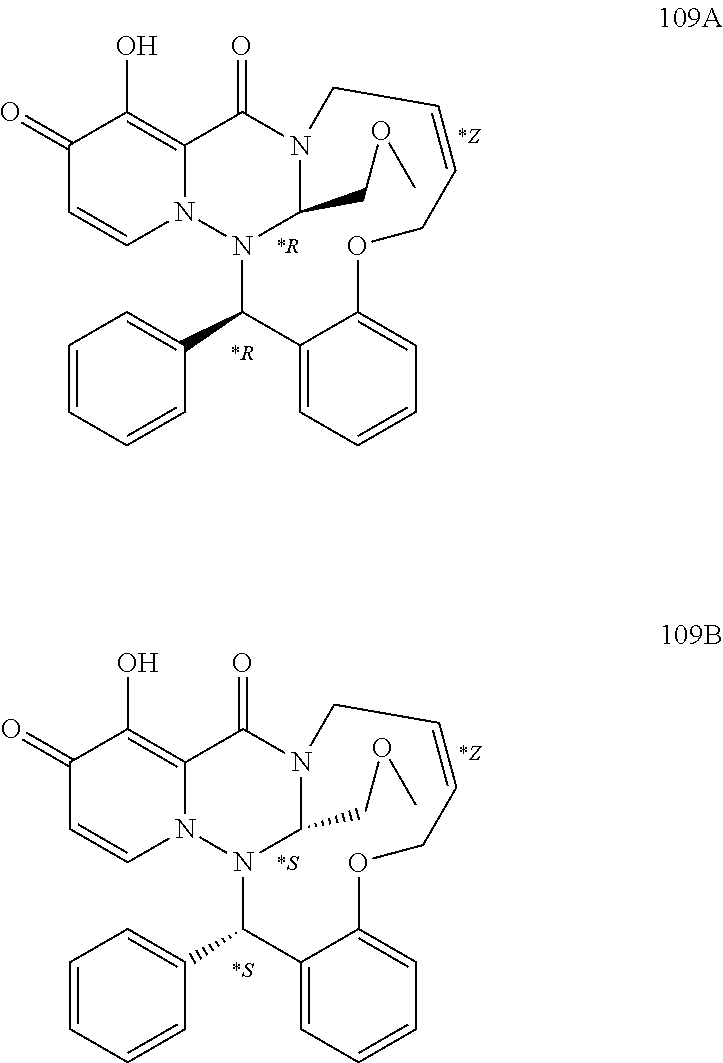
C1(=O)C=CN2C(=C1O)C(=O)N1C(COC)N2C(C2=CC=CC=C2)C2=CC=CC=C2OCC=CC1.[*R].[*R].[*Z].C1(=O)C=CN2C(=C1O)C(=O)N1C(COC)N2C(C2=CC=CC=C2)C2=CC=CC=C2OCC=CC1.[*S].[*S].[*Z]
